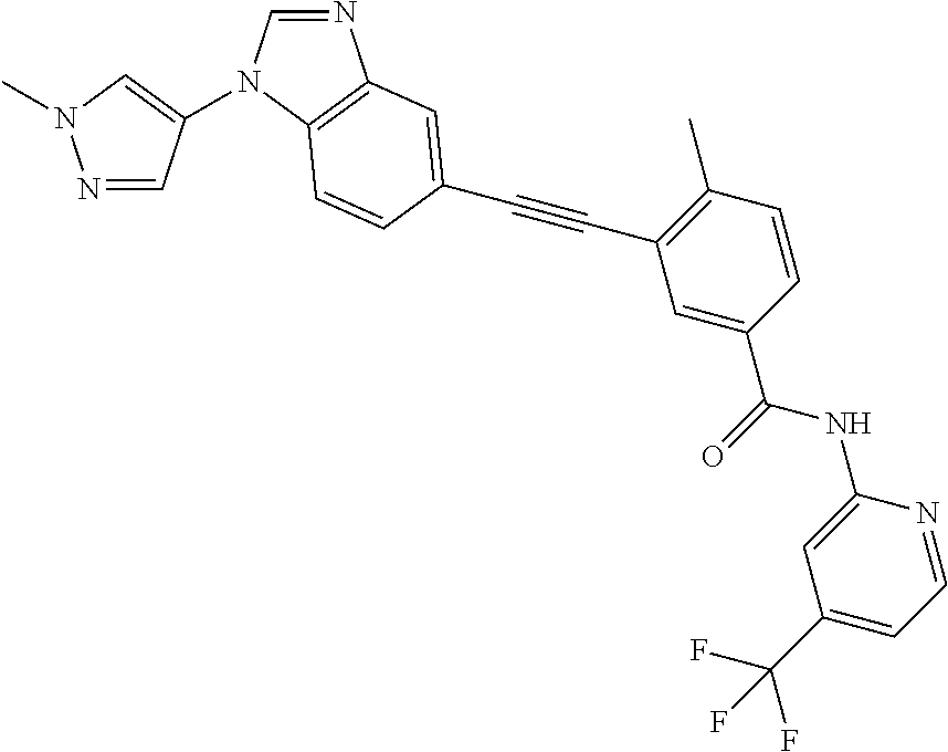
N1=CN(C2=CN(C)N=C2)C2=C1C=C(C#CC1=C(C)C=CC(C(=O)NC3=CC(C(F)(F)F)=CC=N3)=C1)C=C2
